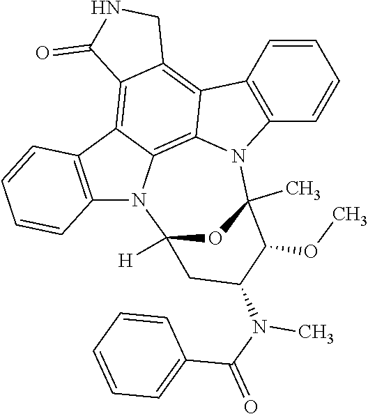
C12=C(C=CC=C1)N1C3=C4C(=C5C(=C23)CNC5=O)C2=C(N4C3([H])OC1(C)C(OC)C(N(C(=O)C1=CC=CC=C1)C)C3)C=CC=C2
